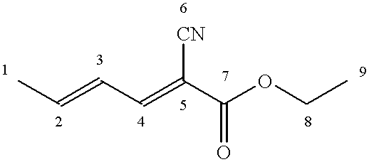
C(C=C(C(OCC)=O)[CN])=CC
